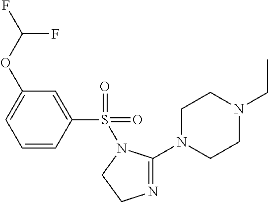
C1=C(OC(F)F)C=C(S(=O)(=O)N2C(N3CCN(CC)CC3)=NCC2)C=C1
